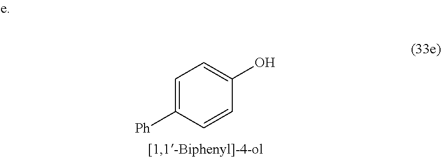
C1([Ph])=CC=C(O)C=C1
